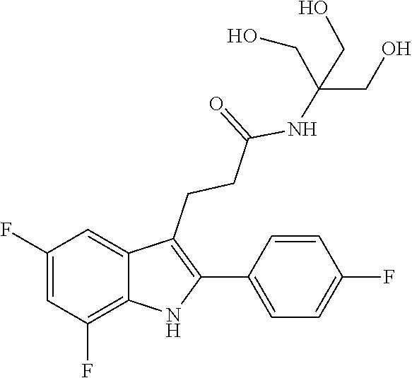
OCC(CO)(NC(CCC1=C(C2=CC=C(F)C=C2)NC2=C(F)C=C(F)C=C12)=O)CO
